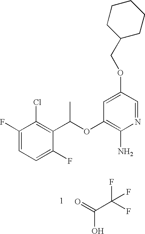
C1(F)=CC=C(F)C(C(OC2=C(N)N=CC(OCC3CCCCC3)=C2)C)=C1Cl.C(C(F)(F)F)(=O)O
